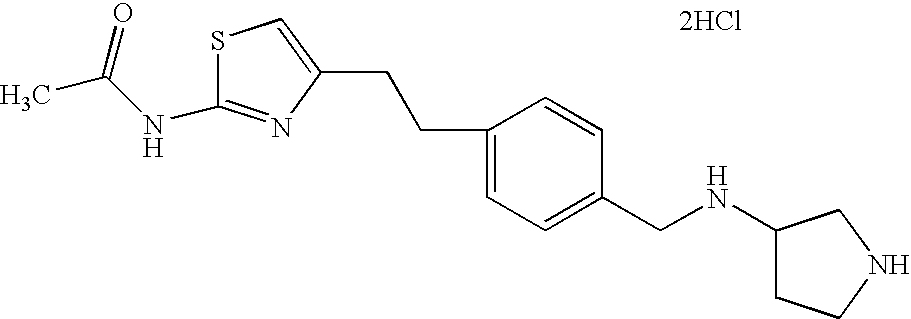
S1C(NC(C)=O)=NC(CCC2=CC=C(CNC3CCNC3)C=C2)=C1.[2HCl]
